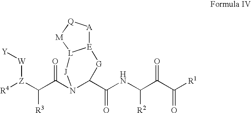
[R4][Z](C(C(N1C(C(NC(C(=O)C([R1])=O)[R2])=O)[G][E]2[A][Q][M][L]2[J]1)=O)[R3])[W][Y]
